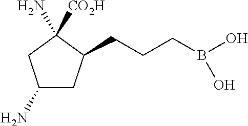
C1(N)CC(CCCB(O)O)C(N)([CO2H])C1
